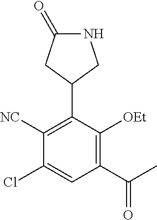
C1([NC])=C(C2CC(=O)NC2)C([OEt])=C(C(C)=O)C=C1Cl
